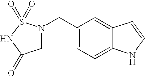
C1N(CC2=CC=C3C(=C2)C=CN3)S(=O)(=O)NC1=O
